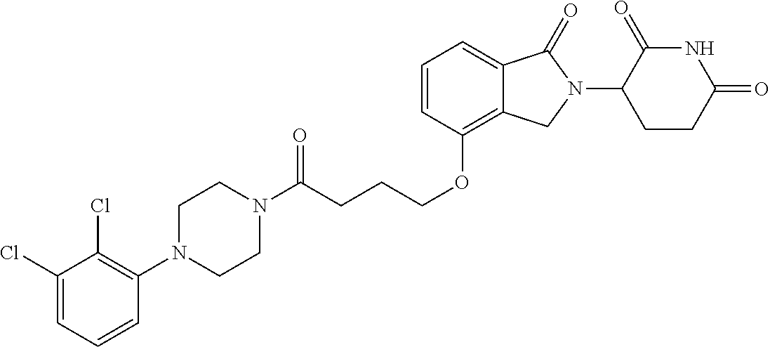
C1N(C(CCCOC2=C3C(=CC=C2)C(=O)N(C2C(=O)NC(=O)CC2)C3)=O)CCN(C2=C(Cl)C(Cl)=CC=C2)C1
